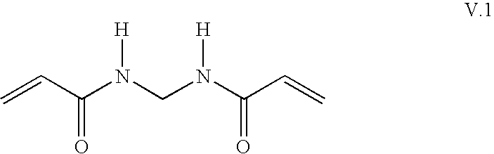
C=CC(N(CN(C(C=C)=O)[H])[H])=O
